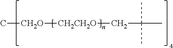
C[CH2O][CH2CH2O]CC(C)(C)C
